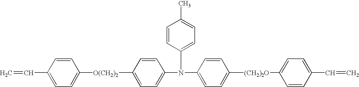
C1=C(N(C2=CC=C([(CH2)2O]C3=CC=C(C=C)C=C3)C=C2)C2=CC=C(C)C=C2)C=CC([O(CH2)2]C2=CC=C(C=C)C=C2)=C1
